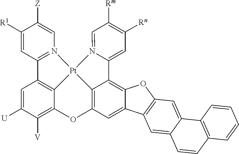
C1([R1])=CC2=N(C=C1[Z])[Pt]13C4=C2C=C([U])C([V])=C4OC2=C1C(=C1C(=C2)C2=C(O1)C=C1C(=C2)C=CC2=C1C=CC=C2)C1=CC([Rn])=C([Rm])C=N13
